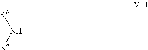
[Rb]N[Ra]
